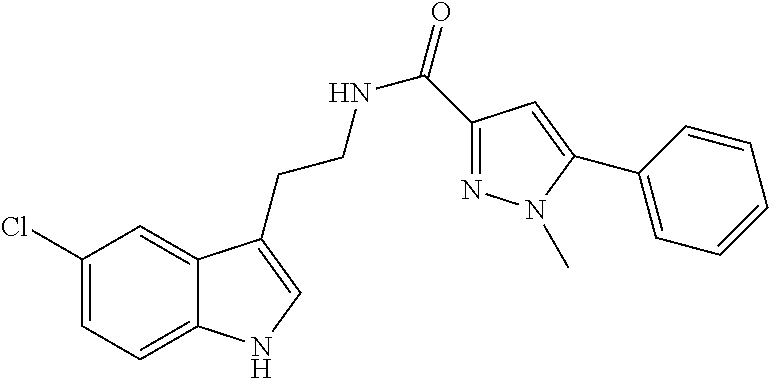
C12=CC=C(Cl)C=C1C(CCNC(=O)C1=NN(C)C(C3=CC=CC=C3)=C1)=CN2
